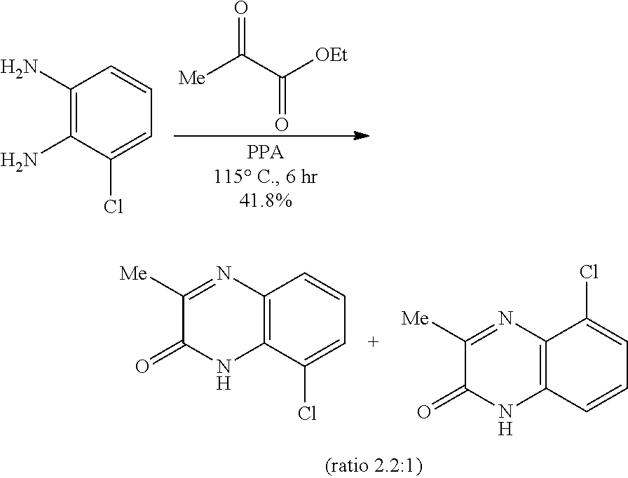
C1([Me])=NC2=C(NC1=O)C(Cl)=CC=C2.C1([Me])=NC2=C(NC1=O)C=CC=C2Cl.[Me]C(C([OEt])=O)=O.C1(N)=C(N)C(Cl)=CC=C1
